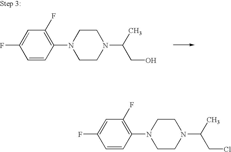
C1=CC(N2CCN(C(C)CO)CC2)=C(F)C=C1F.C1=CC(N2CCN(C(C)CCl)CC2)=C(F)C=C1F
